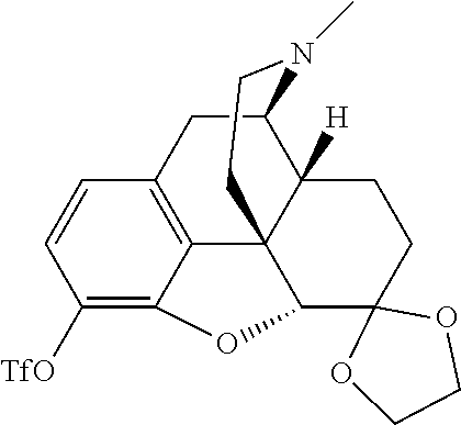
C1([TfO])=C2C3=C(C=C1)CC1C4([H])C3(C(O2)C2(CC4)OCCO2)CCN1C
